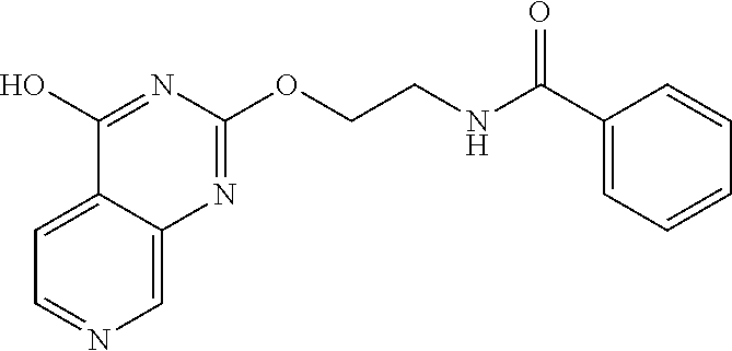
C1=NC=C2C(=C1)C(O)=NC(OCCNC(C1=CC=CC=C1)=O)=N2
